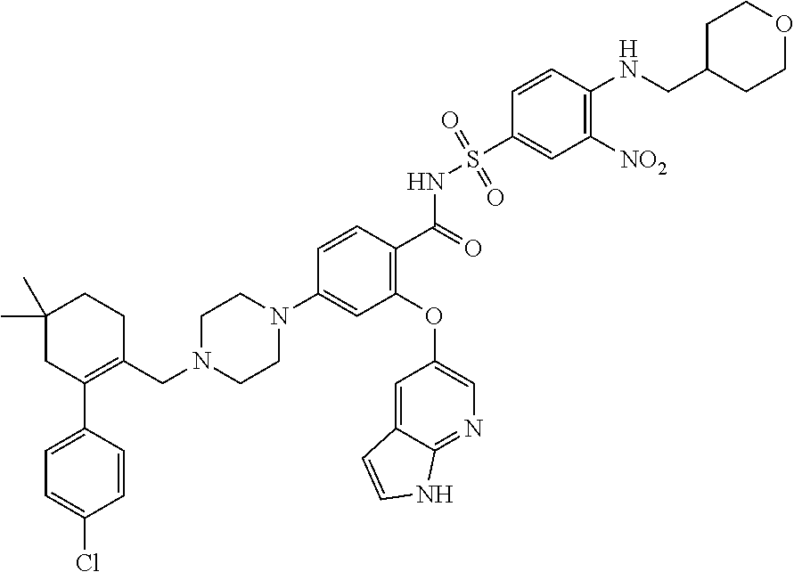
C1=CC(C2=C(CN3CCN(C4=CC(OC5=CN=C6C(=C5)C=CN6)=C(C(=O)NS(C5=CC([NO2])=C(NCC6CCOCC6)C=C5)(=O)=O)C=C4)CC3)CCC(C)(C)C2)=CC=C1Cl
